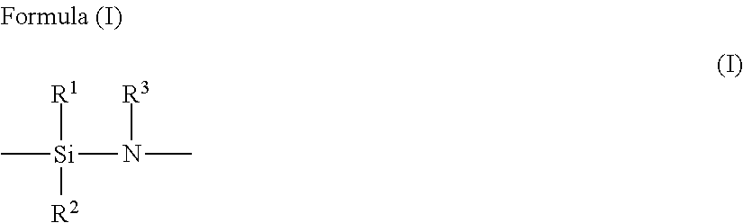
C[Si](N(C)[R3])([R1])[R2]
